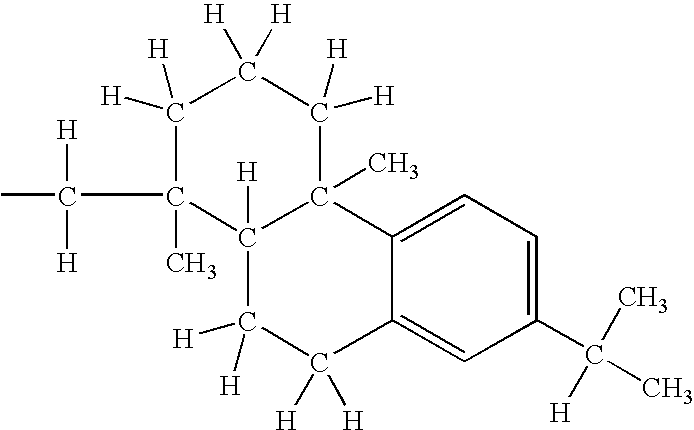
C1(C([H])([H])C)(C)C2([H])C(C)(C([H])([H])C([H])([H])C1([H])[H])C1=CC=C(C(C)([H])C)C=C1C([H])([H])C2([H])[H]
